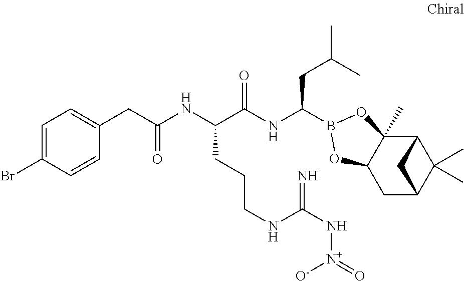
C12C3(C)C(CC(C1(C)C)C2)OB(C(NC(C(NC(CC1=CC=C(Br)C=C1)=O)CCCNC(N[N+]([O-])=O)=N)=O)CC(C)C)O3
